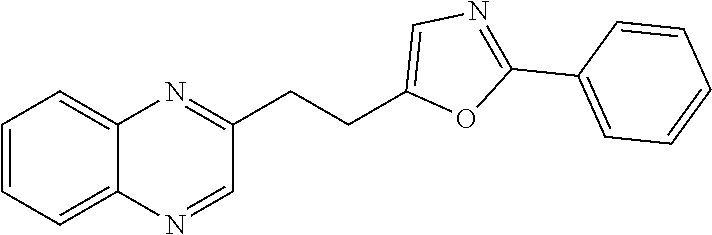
C1=CC=C2C(=C1)N=C(CCC1=CN=C(C3=CC=CC=C3)O1)C=N2
